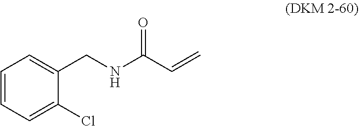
C1(CNC(C=C)=O)=CC=CC=C1Cl
